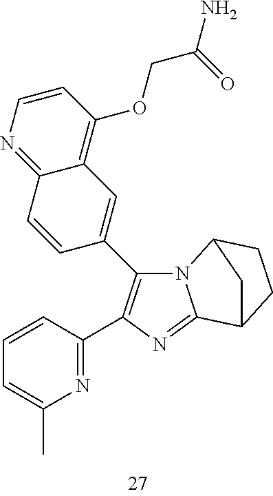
N1=C(C2=C(C3=CC4=C(OCC(N)=O)C=CN=C4C=C3)N3C(=N2)C2CCC3C2)C=CC=C1C
